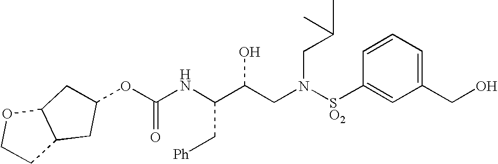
O(C(NC(C(CN([SO2]C1=CC(CO)=CC=C1)CC(C)C)O)C[Ph])=O)C1CC2C(OCC2)C1
